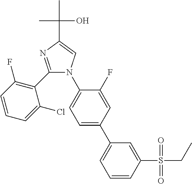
C1(C2=C(F)C=CC=C2Cl)=NC(C(C)(C)O)=CN1C1=CC=C(C2=CC=CC(S(CC)(=O)=O)=C2)C=C1F
